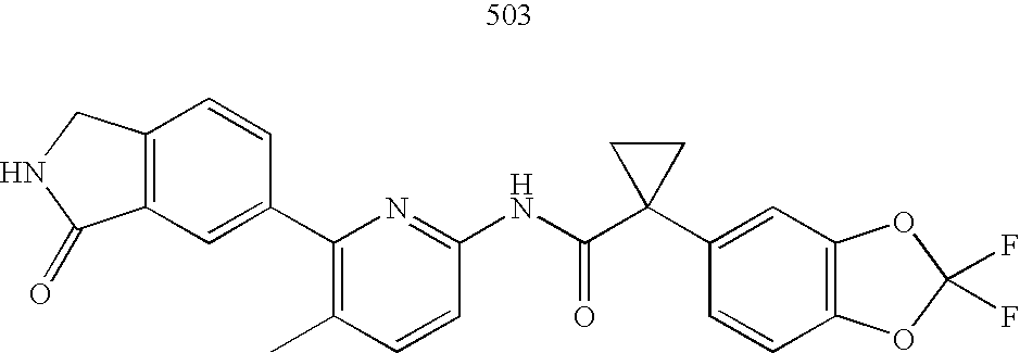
C1=CC(NC(C2(C3=CC4=C(C=C3)OC(F)(F)O4)CC2)=O)=NC(C2=CC3=C(C=C2)CNC3=O)=C1C
